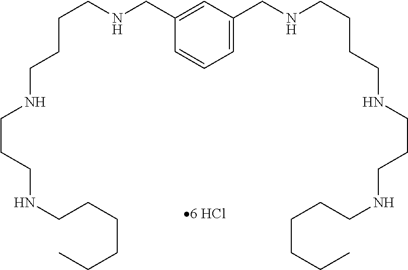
C1=C(CNCCCCNCCCNCCCCCC)C=C(CNCCCCNCCCNCCCCCC)C=C1
